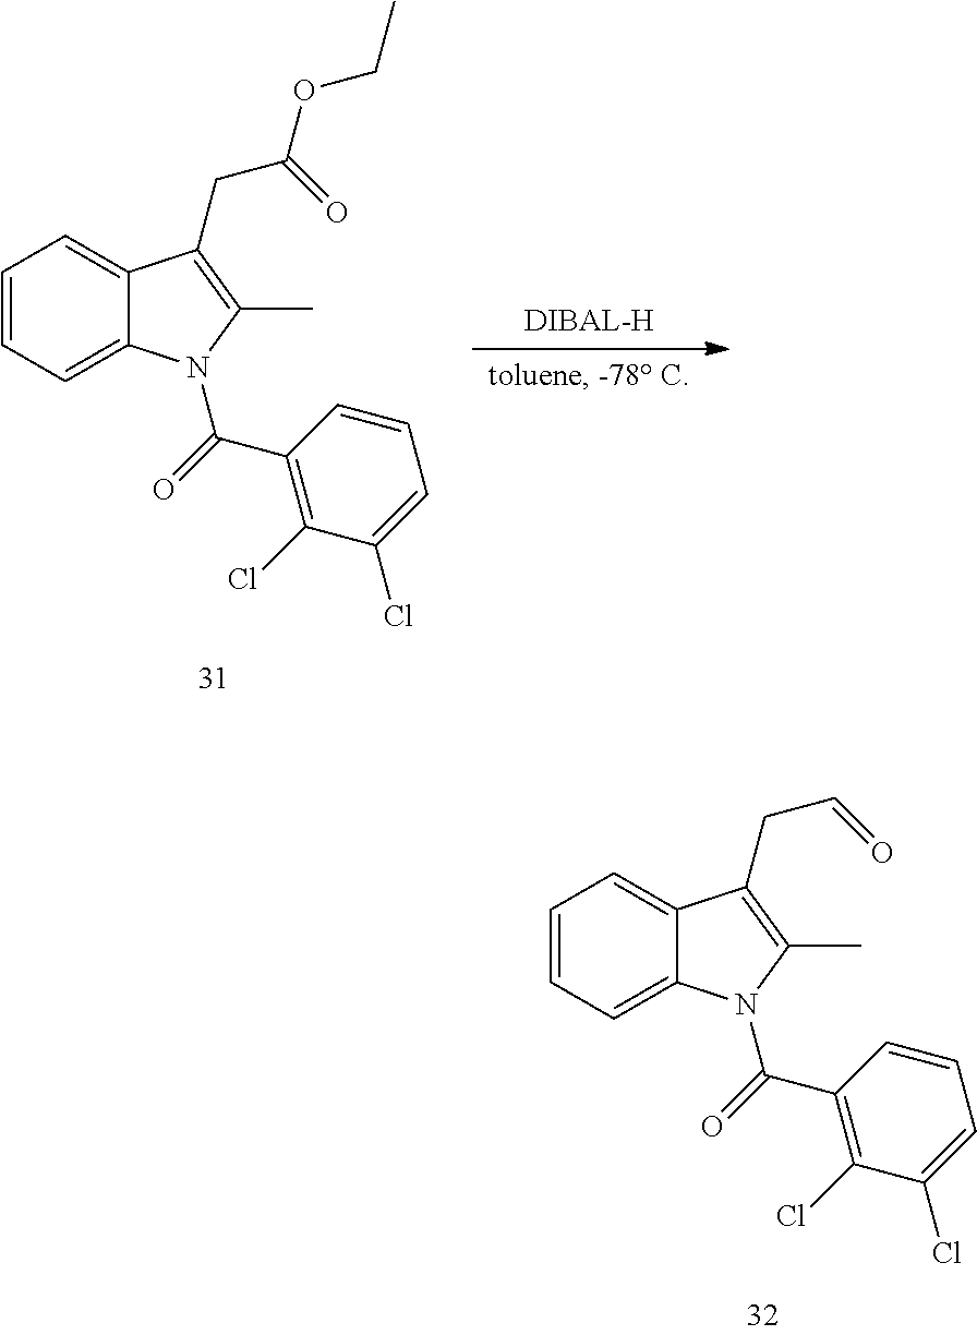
C1=CC=C2C(=C1)C(CC=O)=C(C)N2C(=O)C1=C(Cl)C(Cl)=CC=C1.C1=CC=C2C(=C1)C(CC(=O)OCC)=C(C)N2C(=O)C1=C(Cl)C(Cl)=CC=C1
